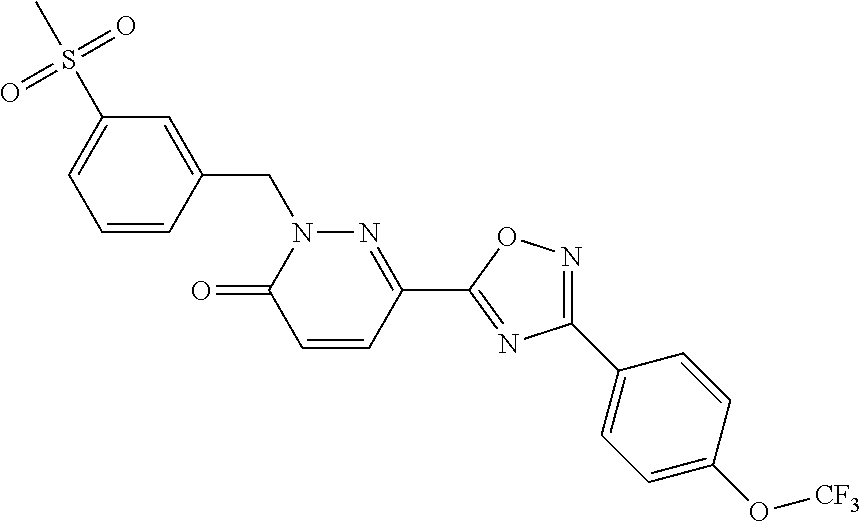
C1=CC(CN2C(=O)C=CC(C3=NC(C4=CC=C(O[CF3])C=C4)=NO3)=N2)=CC(S(=O)(C)=O)=C1
